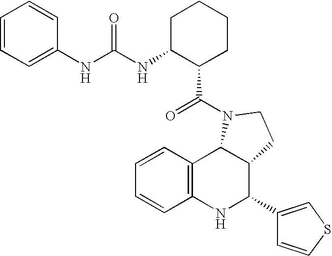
C12=C(NC(C3=CSC=C3)C3C1N(C(=O)C1CCCCC1NC(NC1=CC=CC=C1)=O)CC3)C=CC=C2
